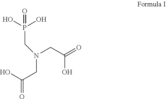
C(=O)(O)CN(CC(=O)O)CP(O)(O)=O
